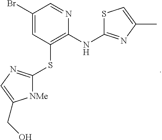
C1(Br)=CC(SC2=NC=C(CO)[NMe]2)=C(NC2=NC(C)=CS2)N=C1
